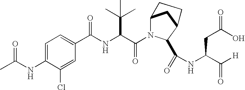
C1=C(Cl)C(NC(C)=O)=CC=C1C(NC(C(N1C2CC(C1C(=O)NC(CC(O)=O)C([H])=O)CC2)=O)C(C)(C)C)=O
